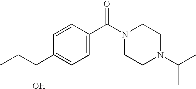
C1=CC(C(N2CCN(C(C)C)CC2)=O)=CC=C1C(CC)O
